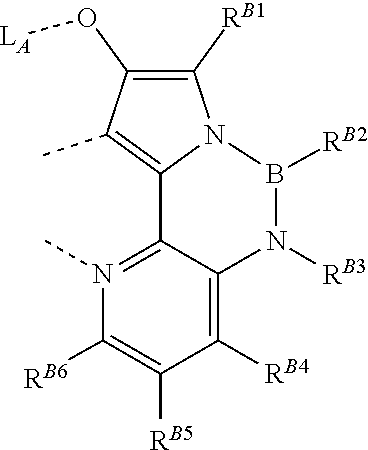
[RB2]B1N2C([RB1])=C(O[LA])C(C)=C2C2=N(C)C([RB6])=C([RB5])C([RB4])=C2N1[RB3]
